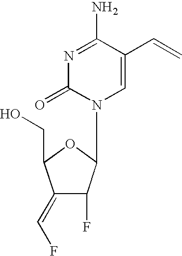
N1=C(N)C(C=C)=CN(C2C(F)C(=CF)C(CO)O2)C1=O
